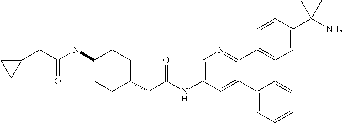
C1(N(C(CC2CC2)=O)C)CCC(CC(NC2=CN=C(C3=CC=C(C(N)(C)C)C=C3)C(C3=CC=CC=C3)=C2)=O)CC1
